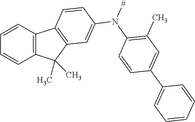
C1=CC2=C(C=C1)C(C)(C)C1=C2C=CC(N([#])C2=C(C)C=C(C3=CC=CC=C3)C=C2)=C1
